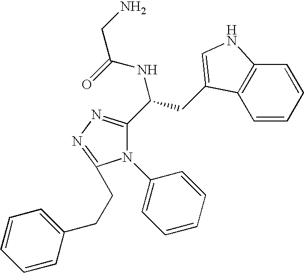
N1(C2=CC=CC=C2)C(C(CC2=CNC3=C2C=CC=C3)NC(=O)CN)=NN=C1CCC1=CC=CC=C1
